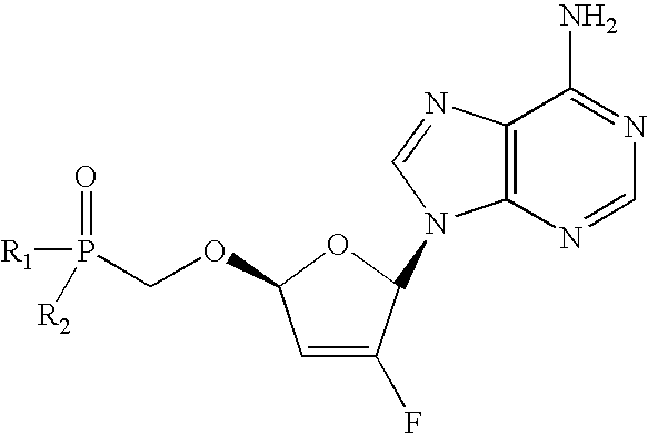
C12=C(N=CN=C1N)N(C1C(F)=CC(OCP(=O)([R1])[R2])O1)C=N2
